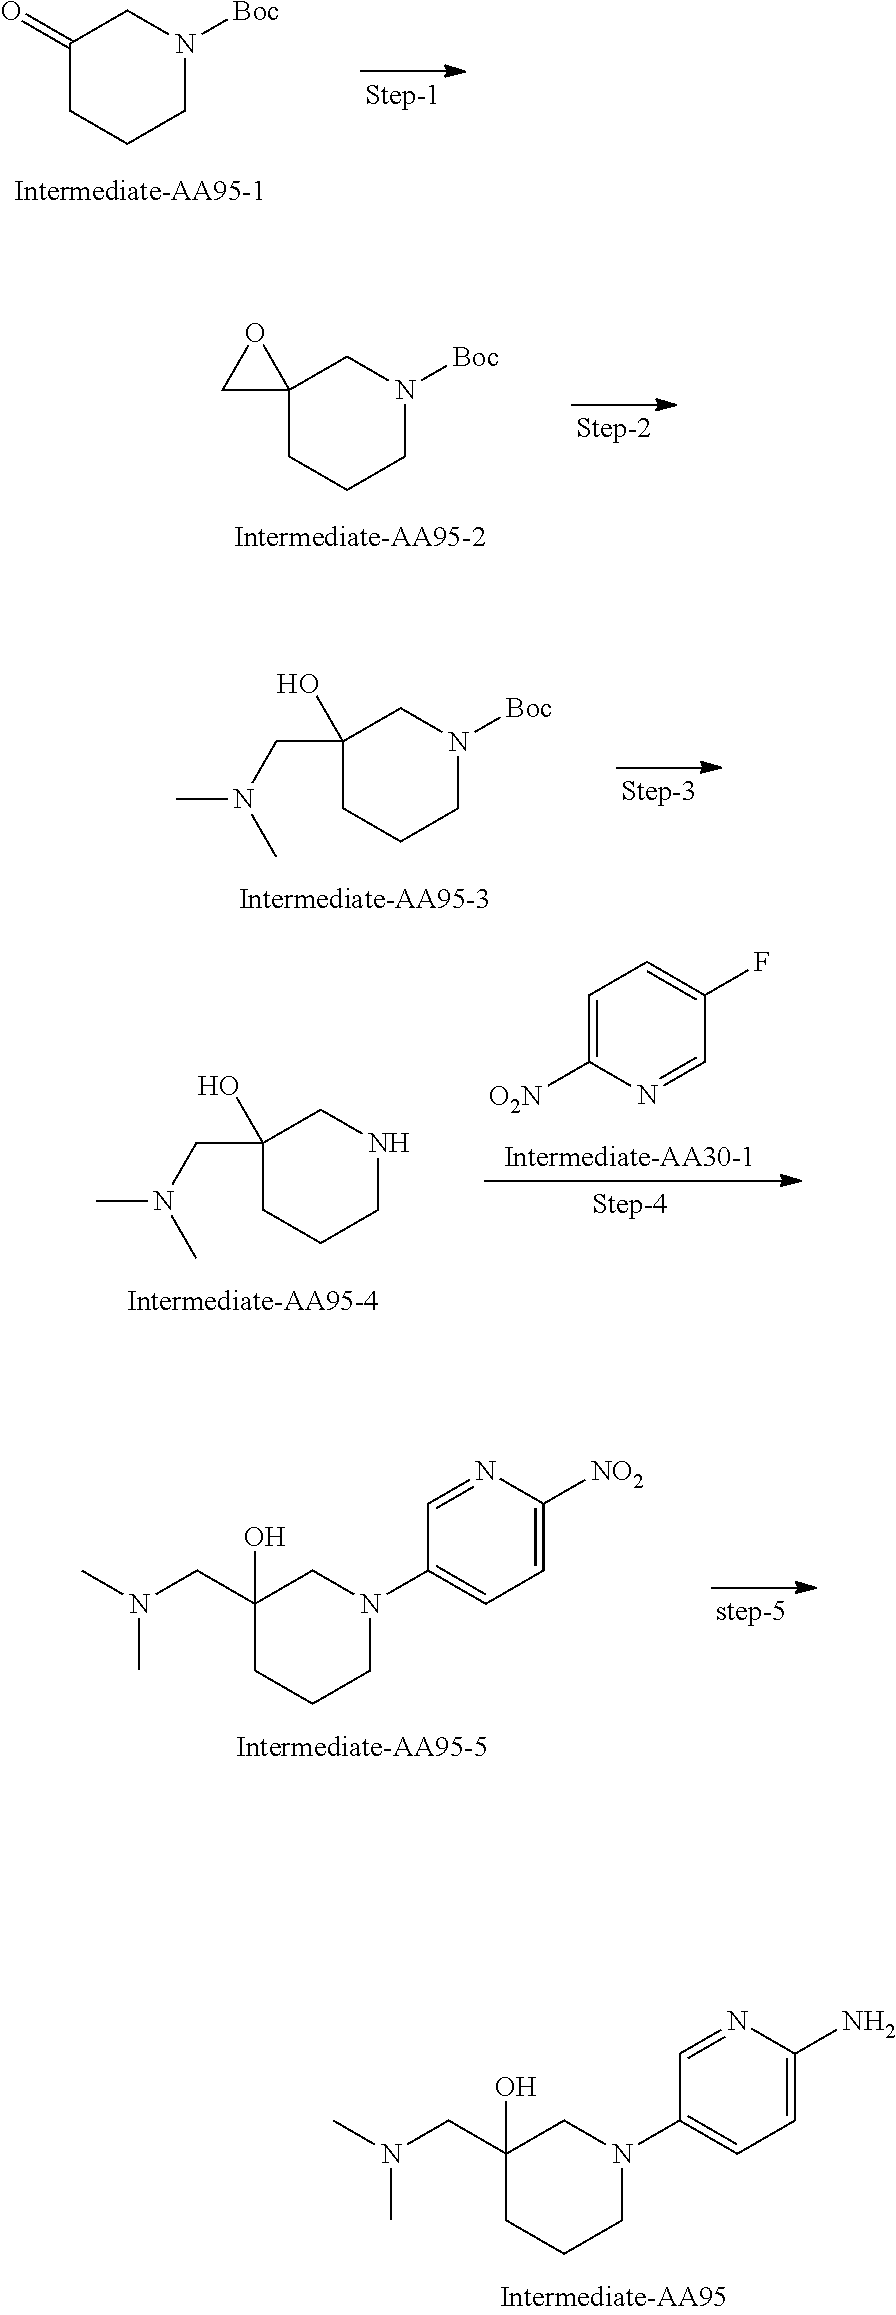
C1(=O)CCCN([Boc])C1.C1CCN([Boc])CC12CO2.C1CCN([Boc])CC1(CN(C)C)O.C1=C([O2N])N=CC(F)=C1.C1CCNCC1(CN(C)C)O.C1=NC([NO2])=CC=C1N1CC(CN(C)C)(O)CCC1.C1=NC(N)=CC=C1N1CC(CN(C)C)(O)CCC1
